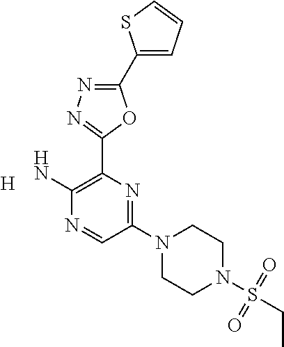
[H].C1(N2CCN(S(=O)(=O)CC)CC2)=NC(C2=NN=C(C3=CC=CS3)O2)=C(N)N=C1
